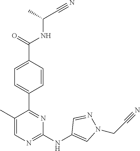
C(C(NC(C1=CC=C(C2=NC(NC3=CN(CC#N)N=C3)=NC=C2C)C=C1)=O)C)#N
